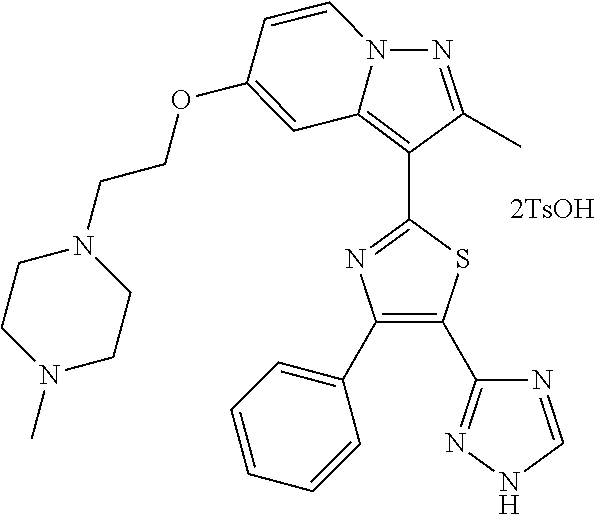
[2TsOH].N1=C(C)C(C2=NC(C3=CC=CC=C3)=C(C3=NNC=N3)S2)=C2C=C(OCCN3CCN(C)CC3)C=CN12
